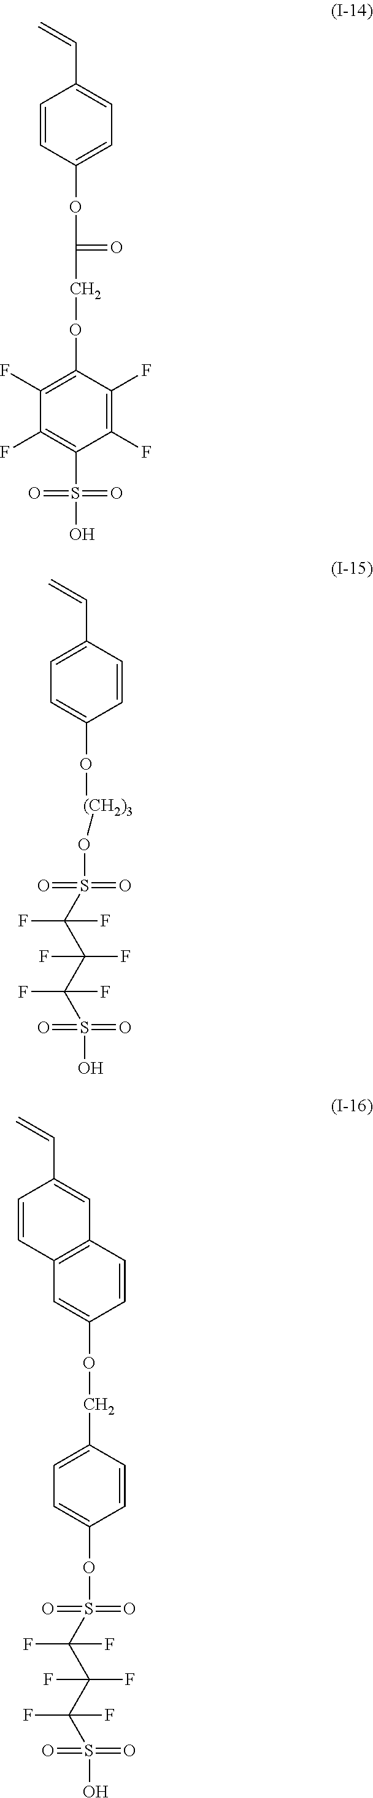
C=CC1=CC=C(OC(=O)COC2=C(F)C(F)=C(S(=O)(=O)O)C(F)=C2F)C=C1.C1=C(C=C)C=CC(O[(CH2)3]OS(=O)(=O)C(C(C(S(O)(=O)=O)(F)F)(F)F)(F)F)=C1.C12=C(C=CC(OCC3=CC=C(OS(=O)(=O)C(C(C(S(O)(=O)=O)(F)F)(F)F)(F)F)C=C3)=C1)C=C(C=C)C=C2
